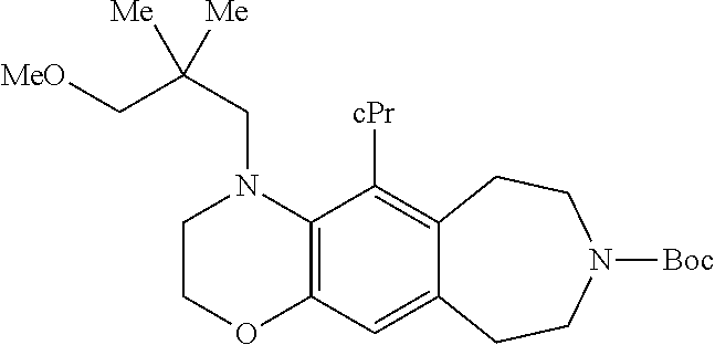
C12=C(C([cPr])=C3C(=C1)CCN([Boc])CC3)N(CC(C[MeO])([Me])[Me])CCO2
